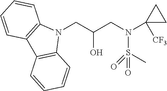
N1(CC(CN(S(=O)(=O)C)C2([CF3])CC2)O)C2=C(C3=C1C=CC=C3)C=CC=C2
